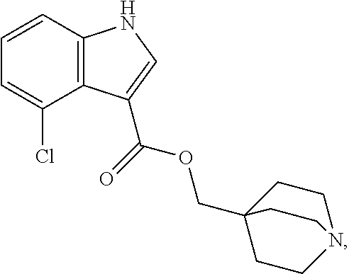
C12=C(C=CC=C1Cl)NC=C2C(OCC12CCN(CC1)CC2)=O
